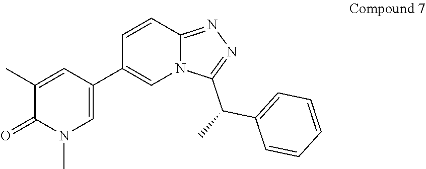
C1(C2=CN(C)C(=O)C(C)=C2)=CN2C(=NN=C2C(C2=CC=CC=C2)C)C=C1
